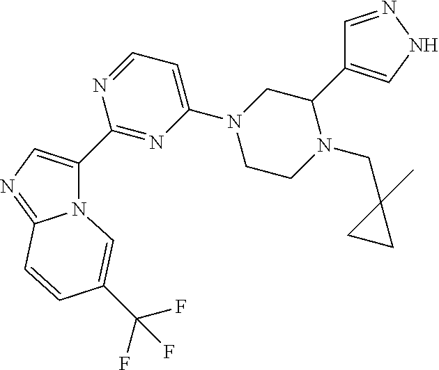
N12C(=NC=C1C1=NC(N3CCN(CC4(C)CC4)C(C4=CNN=C4)C3)=CC=N1)C=CC(C(F)(F)F)=C2
